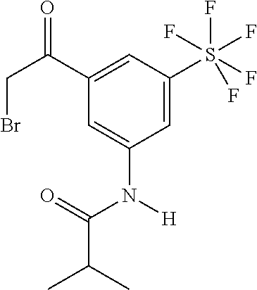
C1(C(CBr)=O)=CC(S(F)(F)(F)(F)F)=CC(N([H])C(=O)C(C)C)=C1
